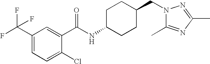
C1(C(F)(F)F)=CC=C(Cl)C(C(NC2CCC(CN3C(C)=NC(C)=N3)CC2)=O)=C1
